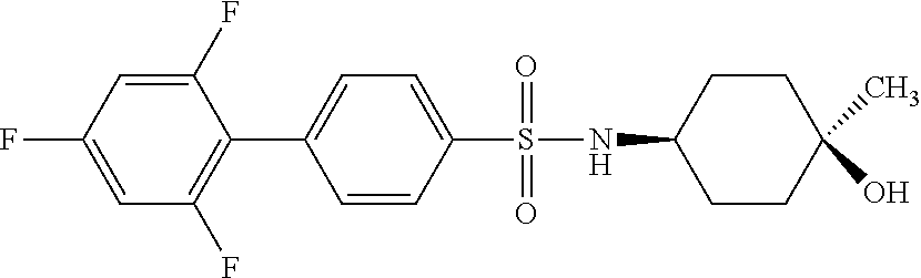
C1(F)=CC(F)=CC(F)=C1C1=CC=C(S(NC2CCC(C)(O)CC2)(=O)=O)C=C1
